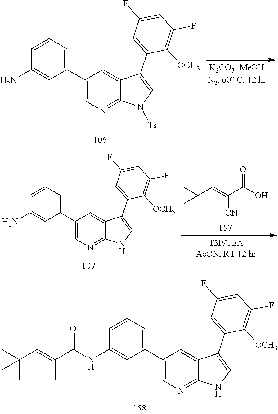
C1(NC(=O)C(C)=CC(C)(C)C)=CC(C2=CN=C3C(=C2)C(C2=CC(F)=CC(F)=C2[OCH3])=CN3)=CC=C1.C1(N)=CC(C2=CN=C3C(=C2)C(C2=CC(F)=CC(F)=C2[OCH3])=CN3[Ts])=CC=C1.C(C=C(C(O)=O)[CN])(C)(C)C.C1(N)=CC(C2=CN=C3C(=C2)C(C2=CC(F)=CC(F)=C2[OCH3])=CN3)=CC=C1
